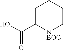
C1C(C(O)=O)[NBOC]CCC1
